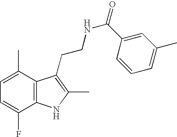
C1=C(C)C2=C(C(F)=C1)NC(C)=C2CCNC(C1=CC(C)=CC=C1)=O
